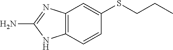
C12=C(C=CC(SCCC)=C1)NC(N)=N2
